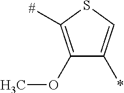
C1(OC)=C([#])SC=C1*
